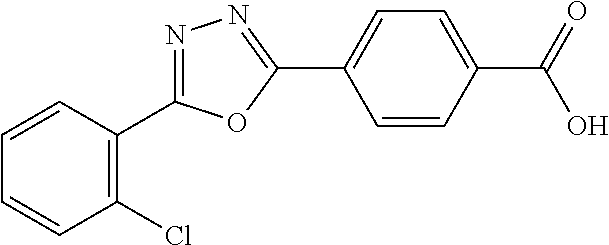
C1=CC(C(=O)O)=CC=C1C1=NN=C(C2=C(Cl)C=CC=C2)O1
